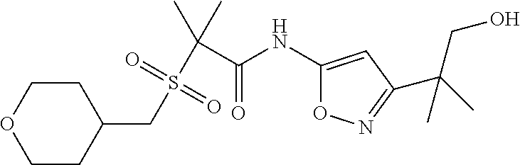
C1CC(CS(C(C(NC2=CC(C(C)(CO)C)=NO2)=O)(C)C)(=O)=O)CCO1
